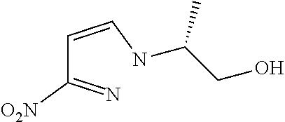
C(C(=N)[O2N])=CNC(CO)C
